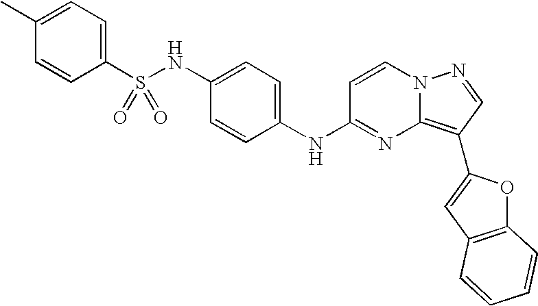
C1(C)=CC=C(S(NC2=CC=C(NC3=NC4=C(C5=CC6=C(O5)C=CC=C6)C=NN4C=C3)C=C2)(=O)=O)C=C1
